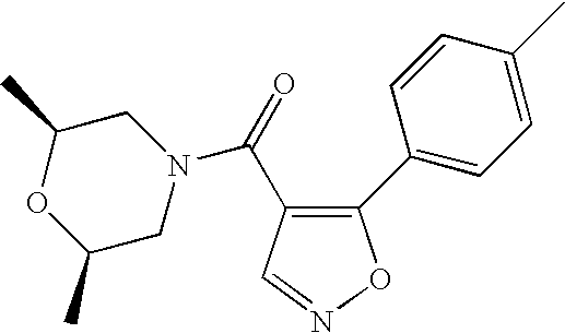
C1(C2=CC=C(C)C=C2)=C(C(=O)N2CC(C)OC(C)C2)C=NO1
